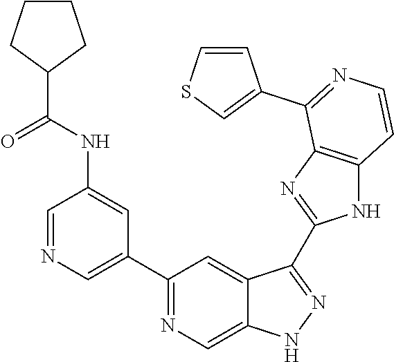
C1=NC=C(C2=NC=C3C(=C2)C(C2=NC4=C(N2)C=CN=C4C2=CSC=C2)=NN3)C=C1NC(=O)C1CCCC1
